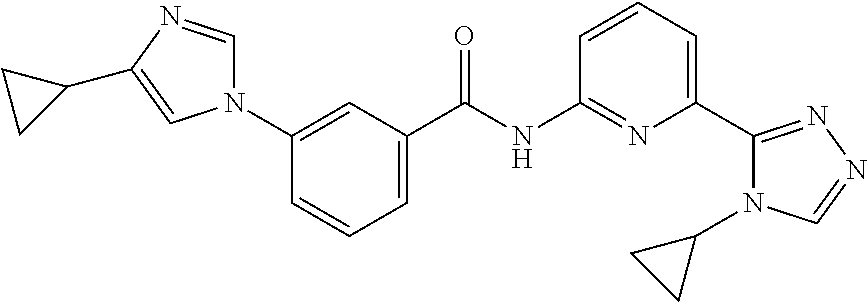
C1(N2C=NC(C3CC3)=C2)=CC(C(NC2=NC(C3=NN=CN3C3CC3)=CC=C2)=O)=CC=C1
